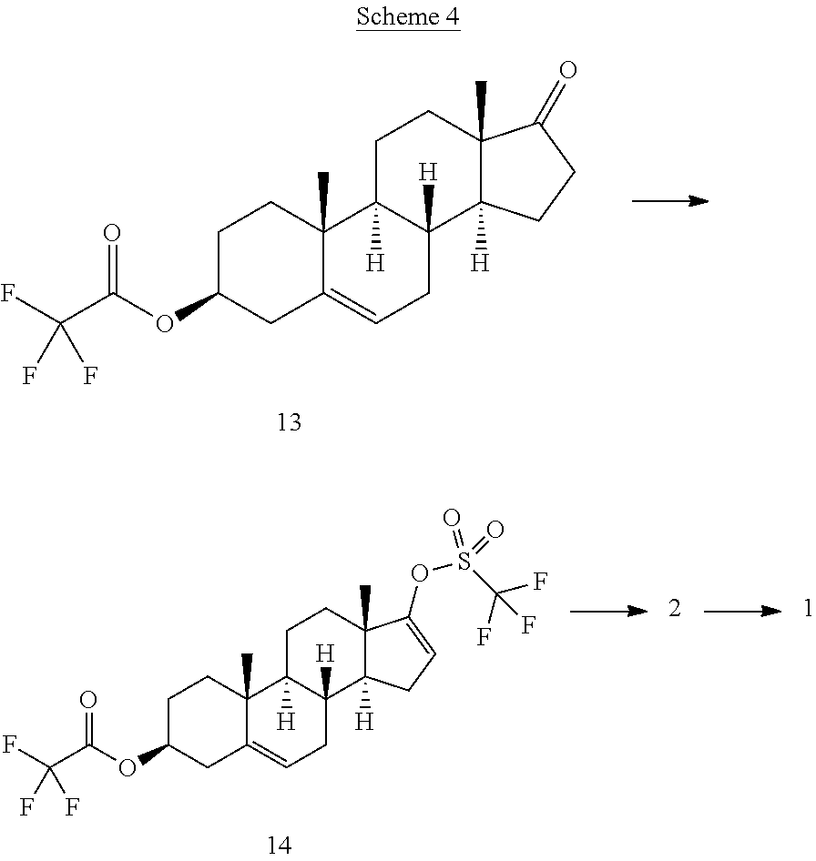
C1C(OC(C(F)(F)F)=O)CC2=CCC3([H])C([H])(C2(C)C1)CCC1(C)C3([H])CCC1=O.C1C(OC(C(F)(F)F)=O)CC2=CCC3([H])C([H])(C2(C)C1)CCC1(C)C3([H])CC=C1OS(=O)(C(F)(F)F)=O
